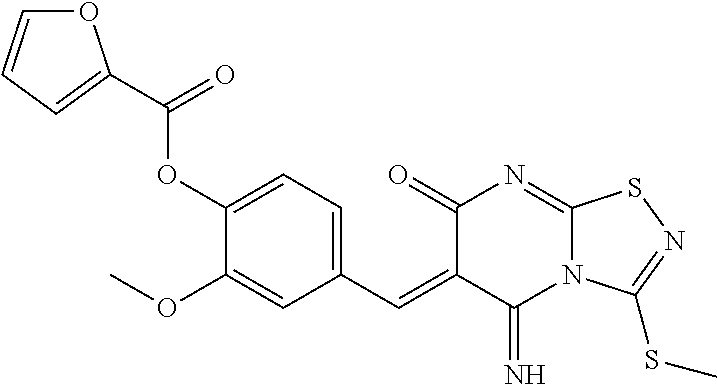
O1C=CC=C1C(=O)OC1=CC=C(C=C2C(=N)N3C(=NC2=O)SN=C3SC)C=C1OC
